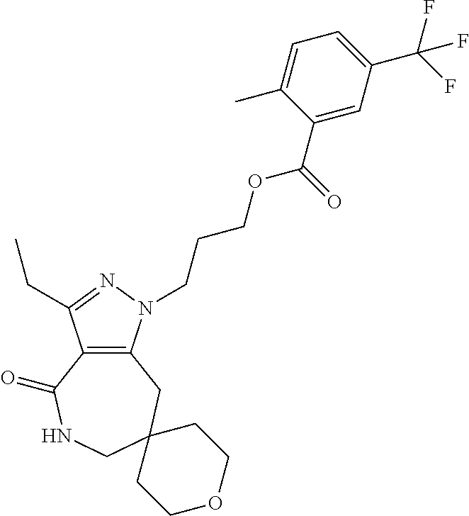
C12=C(N(CCCOC(C3=CC(C(F)(F)F)=CC=C3C)=O)N=C1CC)CC1(CNC2=O)CCOCC1
